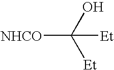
C([NHCO])([Et])(O)[Et]
